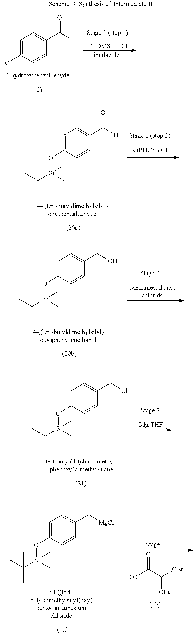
C1=C(O)C=CC(C([H])=O)=C1.[TBDMS]Cl.C1=C(O[Si](C(C)(C)C)(C)C)C=CC(C([H])=O)=C1.C1=C(O[Si](C(C)(C)C)(C)C)C=CC(CO)=C1.C1=C(O[Si](C(C)(C)C)(C)C)C=CC(CCl)=C1.C1=C(O[Si](C(C)(C)C)(C)C)C=CC(C[MgCl])=C1.O=C(C([OEt])[OEt])[EtO]
